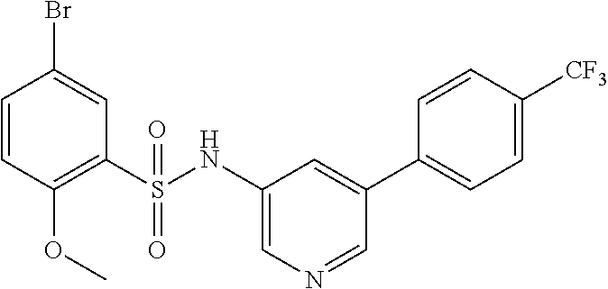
C1=CC(OC)=C(S(NC2=CN=CC(C3=CC=C([CF3])C=C3)=C2)(=O)=O)C=C1Br
